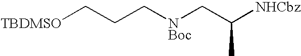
[TBDMSO]CCC[NBoc]CC([NHCbz])C
